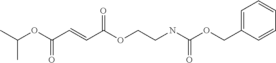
CC(OC(C=CC(OCCNC(OCC1=CC=CC=C1)=O)=O)=O)C
